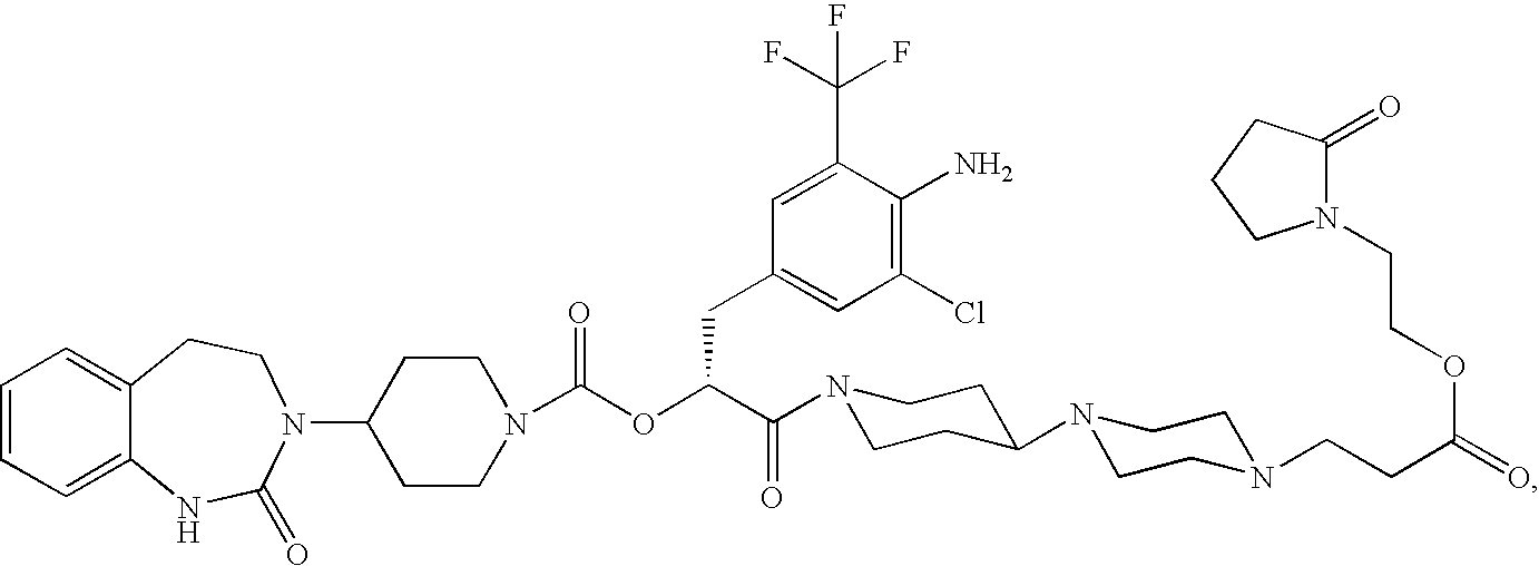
C1=CC=C2C(=C1)CCN(C1CCN(C(OC(C(=O)N3CCC(N4CCN(CCC(=O)OCCN5C(=O)CCC5)CC4)CC3)CC3=CC(Cl)=C(N)C(C(F)(F)F)=C3)=O)CC1)C(=O)N2
